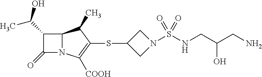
C12N(C([COOH])=C(SC3CN(S(NCC(CN)O)(=O)=O)C3)C1C)C(=O)C2C(C)O
